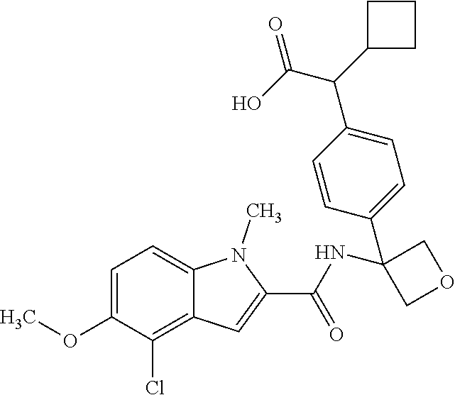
C1=C(OC)C(Cl)=C2C(=C1)N(C)C(C(=O)NC1(C3=CC=C(C(C4CCC4)C(O)=O)C=C3)COC1)=C2
